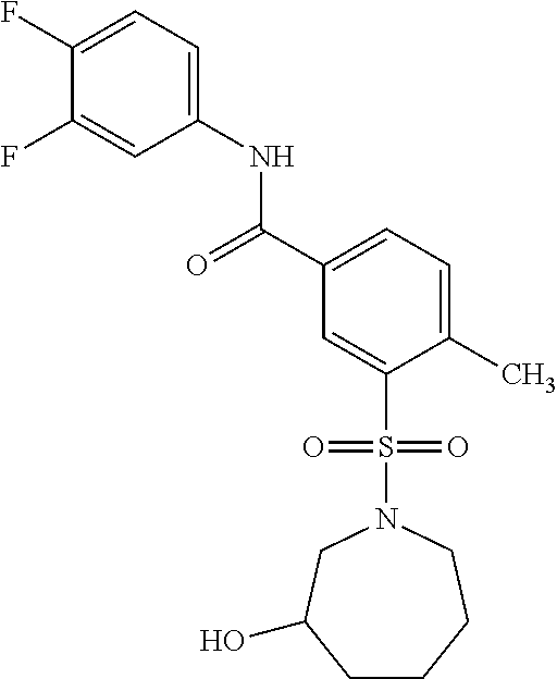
C1(F)=CC=C(NC(C2=CC=C(C)C(S(N3CC(O)CCCC3)(=O)=O)=C2)=O)C=C1F
